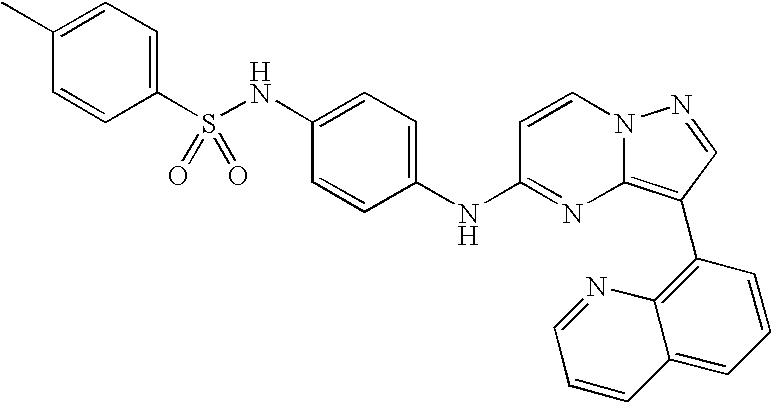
C1(C)=CC=C(S(NC2=CC=C(NC3=NC4=C(C5=C6C(=CC=C5)C=CC=N6)C=NN4C=C3)C=C2)(=O)=O)C=C1
